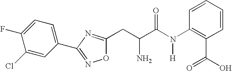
C1(Cl)=CC(C2=NOC(CC(C(N(C3=C(C(=O)O)C=CC=C3)[H])=O)N)=N2)=CC=C1F
